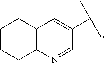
C12=C(N=CC(C(C)C)=C1)CCCC2
